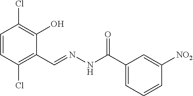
C1=CC(Cl)=C(C=NNC(C2=CC=CC([NO2])=C2)=O)C(O)=C1Cl
